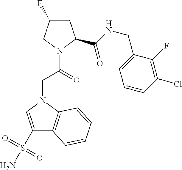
C1(S(=O)(=O)N)=CN(CC(=O)N2CC(F)CC2C(=O)NCC2=CC=CC(Cl)=C2F)C2=C1C=CC=C2
